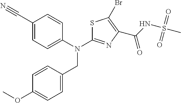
C1(C#N)=CC=C(N(C2=NC(C(NS(C)(=O)=O)=O)=C(Br)S2)CC2=CC=C(OC)C=C2)C=C1
